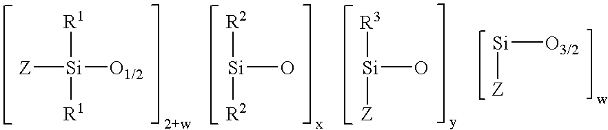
[Z][Si]([O1/2])([R1])[R1].[Si](O)([R2])[R2].[Si](O)([R3])[Z].[Si]([O3/2])[Z]
